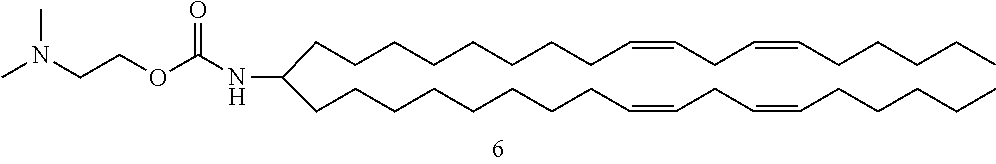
CCCCCC=CCC=CCCCCCCCCC(CCCCCCCCC=CCC=CCCCCC)NC(=O)OCCN(C)C
